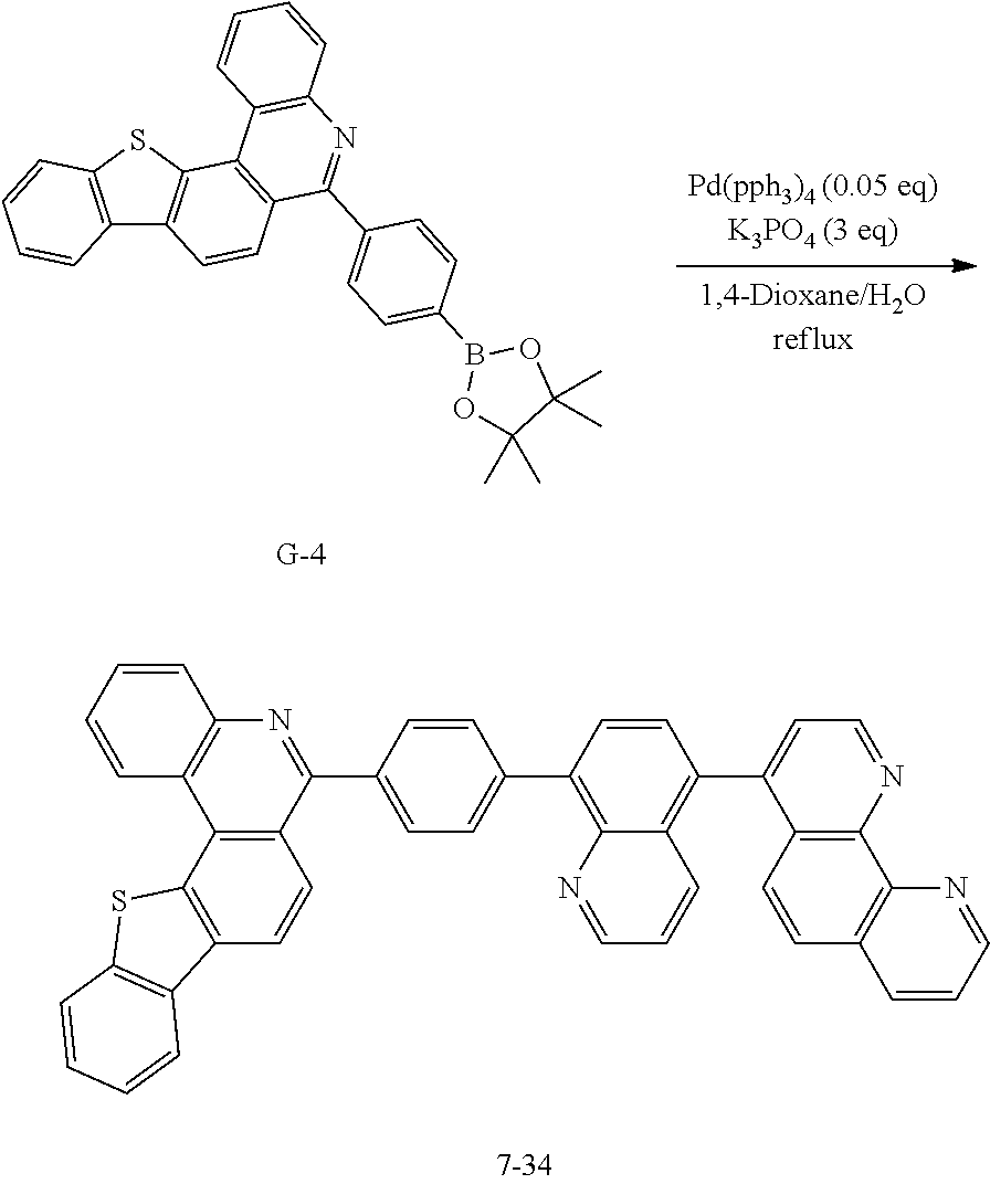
C12=C(SC3=C1C=CC1=C3C3=C(N=C1C1=CC=C(B4OC(C)(C)C(C)(C)O4)C=C1)C=CC=C3)C=CC=C2.C12=C(C3=C(C=C1)C1=C(S3)C=CC=C1)C1=C(N=C2C2=CC=C(C3=C4C(=C(C5=CC=NC6=C5C=CC5=C6N=CC=C5)C=C3)C=CC=N4)C=C2)C=CC=C1
